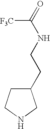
[F3C]C(=O)NCCC1CCNC1
